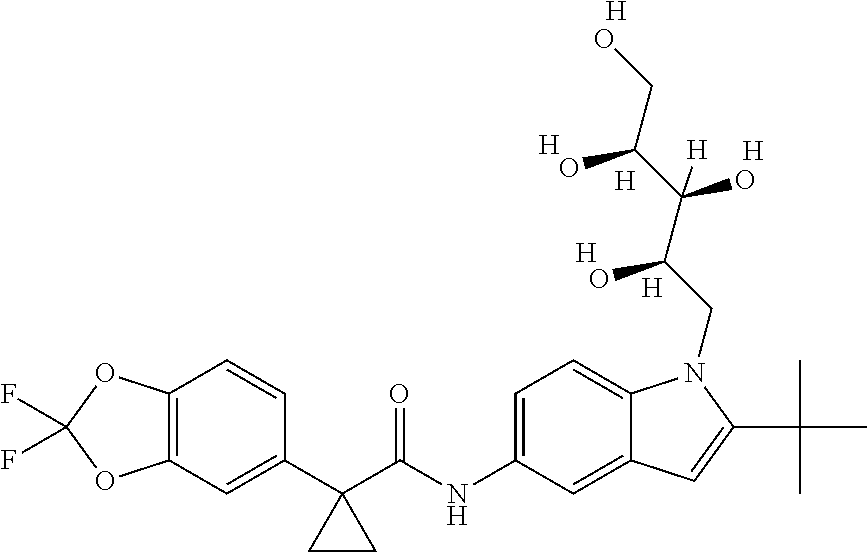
C12=C(C=C(C3(C(NC4=CC=C5C(=C4)C=C(C(C)(C)C)N5CC(C(C(CO)O)(O)[H])O)=O)CC3)C=C1)OC(F)(F)O2.[H].[H].[H].[H].[H].[H]
